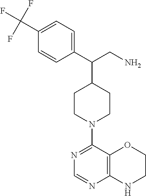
C(C1=CC=C(C(CN)C2CCN(C3=NC=NC4=C3OCCN4)CC2)C=C1)(F)(F)F
